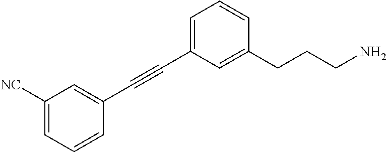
C1([NC])=CC=CC(C#CC2=CC=CC(CCCN)=C2)=C1
